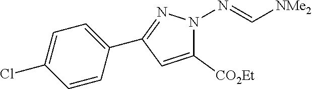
C1(Cl)=CC=C(C2=NN(N=C[NMe2])C([CO2Et])=C2)C=C1
